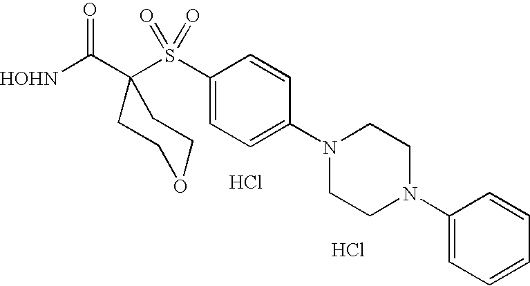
[HOHN]C(C1(S(C2=CC=C(N3CCN(C4=CC=CC=C4)CC3)C=C2)(=O)=O)CCOCC1)=O.Cl.Cl
